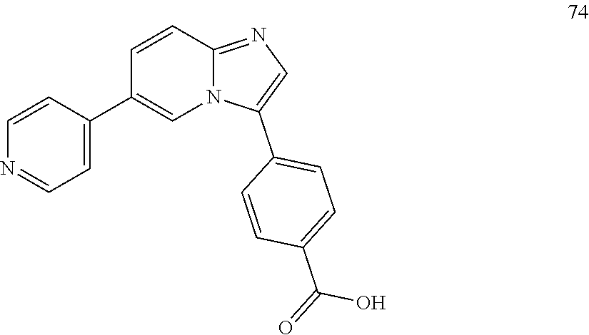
C1=CC(C2=CN3C(=NC=C3C3=CC=C(C(O)=O)C=C3)C=C2)=CC=N1
